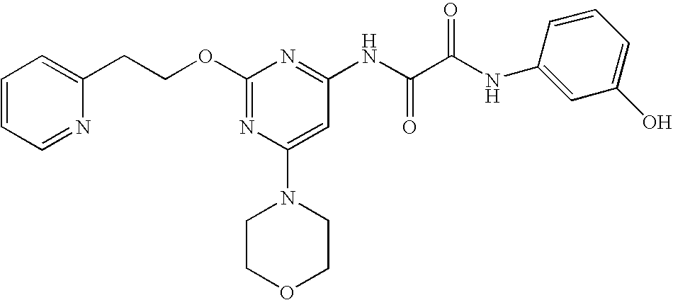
C1=CC=NC(CCOC2=NC(N3CCOCC3)=CC(NC(C(NC3=CC(O)=CC=C3)=O)=O)=N2)=C1
